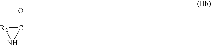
N1C(=O)[R2]1
